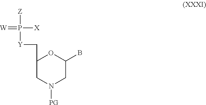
[Z]P([Y]CC1CN([PG])CC(B)O1)([X])=[W]
